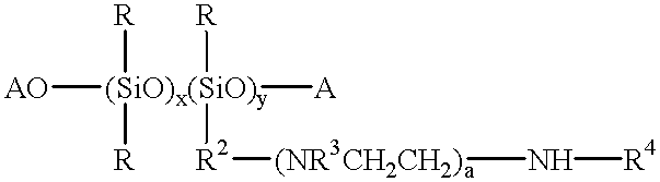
[AO][(SiO)x(SiO)y]([A])([R])([R])([R])[R2][(NR3CH2CH2)a]N[R4]
